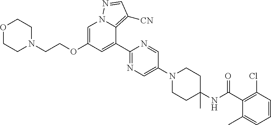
C1(C(NC2(C)CCN(C3=CN=C(C4=CC(OCCN5CCOCC5)=CN5C4=C([CN])C=N5)N=C3)CC2)=O)=C(Cl)C=CC=C1C
